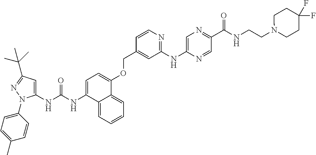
N(C1=CC=C(OCC2=CC(NC3=CN=C(C(NCCN4CCC(F)(F)CC4)=O)C=N3)=NC=C2)C2=CC=CC=C12)C(=O)NC1=CC(C(C)(C)C)=NN1C1=CC=C(C)C=C1
